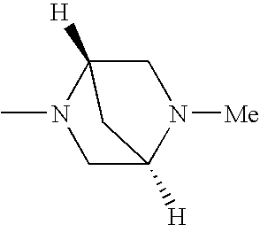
CN1CC2([H])N([Me])CC1([H])C2
